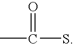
CC(=O)S
